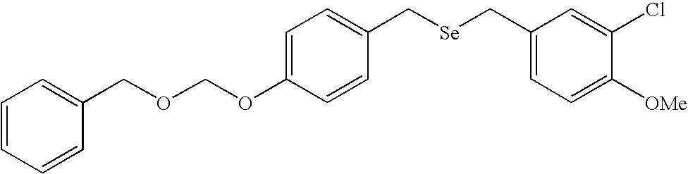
C1=C(OCOCC2=CC=CC=C2)C=CC(C[Se]CC2=CC=C([OMe])C(Cl)=C2)=C1
